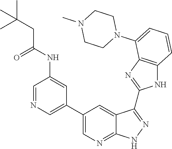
C1=NC=C(C2=CN=C3C(=C2)C(C2=NC4=C(N2)C=CC=C4N2CCN(C)CC2)=NN3)C=C1NC(CC(C)(C)C)=O
